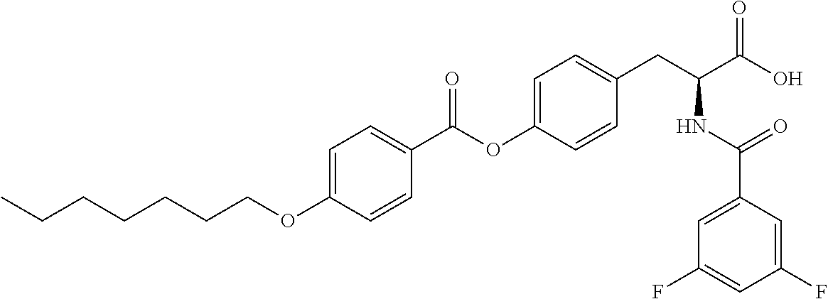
C1=C(OCCCCCCC)C=CC(C(OC2=CC=C(CC(C(O)=O)NC(C3=CC(F)=CC(F)=C3)=O)C=C2)=O)=C1
